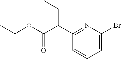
C1(C(C(OCC)=O)CC)=NC(Br)=CC=C1
